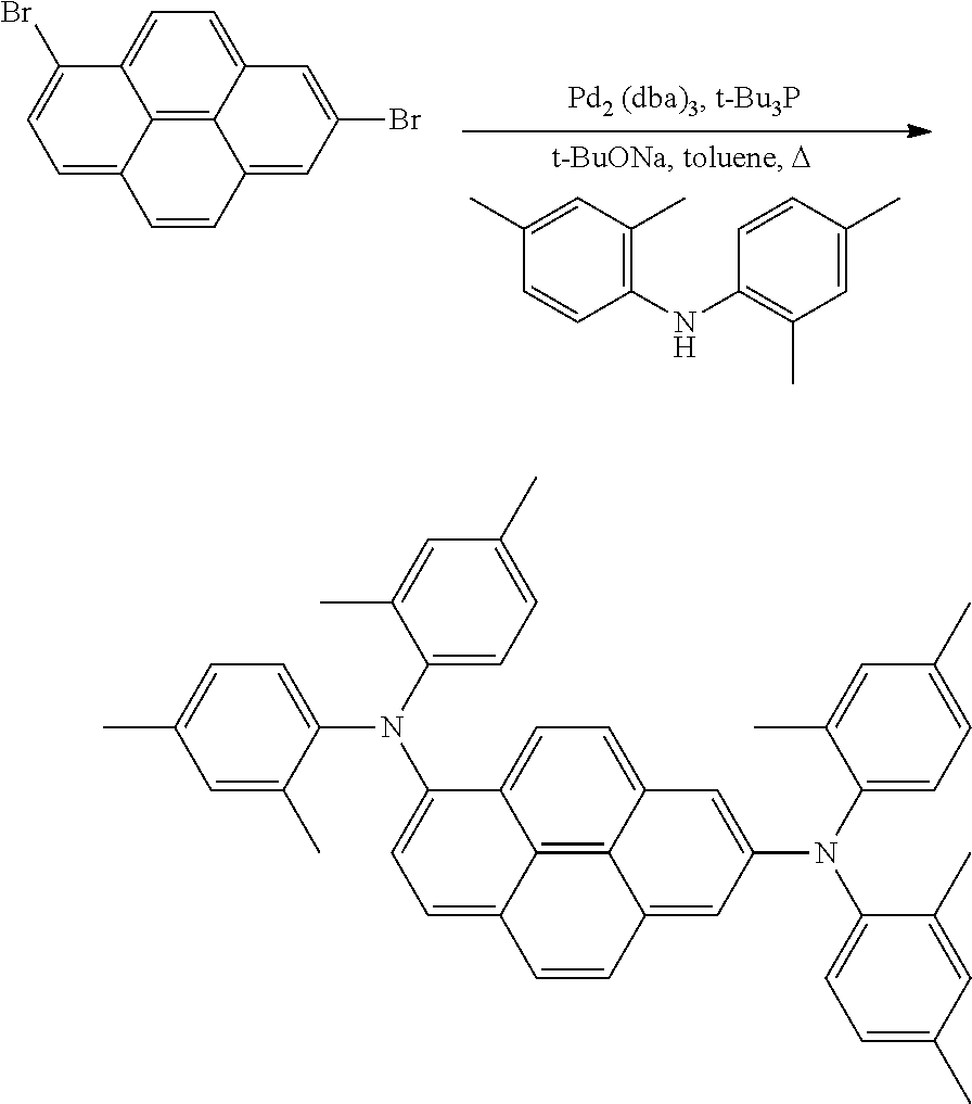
C12=C3C4=CC=C1C(N(C1=CC=C(C)C=C1C)C1=CC=C(C)C=C1C)=CC=C2C=CC3=CC(N(C1=CC=C(C)C=C1C)C1=CC=C(C)C=C1C)=C4.C1(NC2=C(C)C=C(C)C=C2)=C(C)C=C(C)C=C1.C12=C3C4=CC=C1C(Br)=CC=C2C=CC3=CC(Br)=C4
